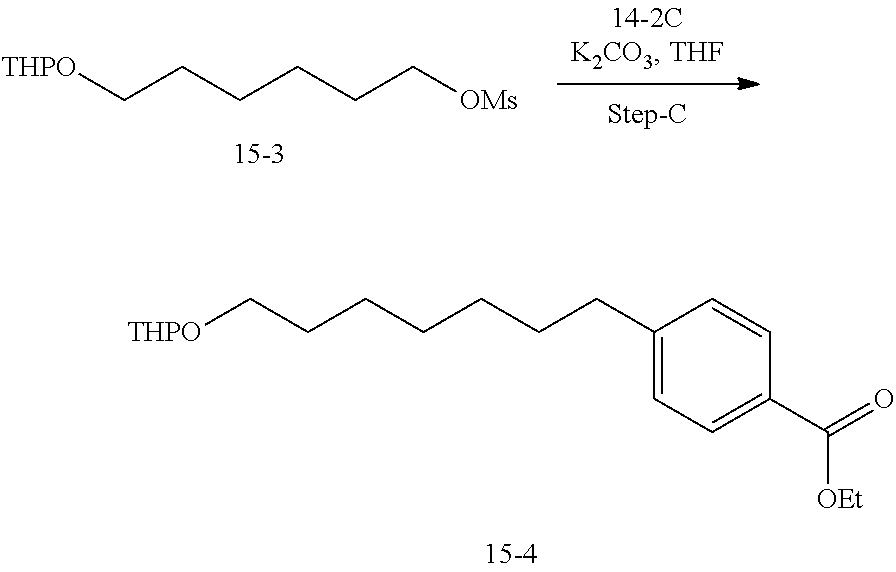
[THPO]CCCCCCCC1=CC=C(C(=O)[OEt])C=C1.[THPO]CCCCCC[OMs]
